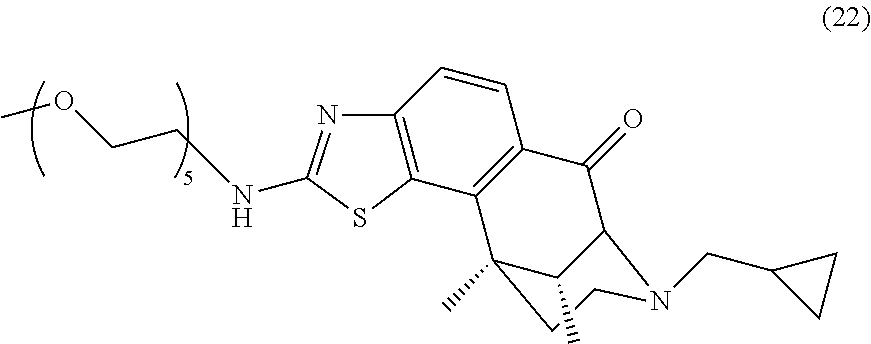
C1(=O)C2N(CC3CC3)CCC(C)(C3=C1C=CC1=C3SC(NCCOC)=N1)C2C
